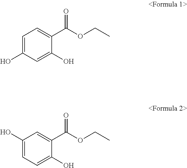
C1=C(O)C=C(O)C(C(OCC)=O)=C1.C1(O)=CC=C(O)C(C(OCC)=O)=C1
